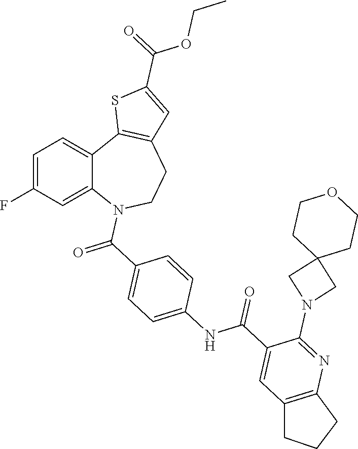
C1=C(F)C=C2C(=C1)C1=C(CCN2C(C2=CC=C(NC(C3=CC4=C(N=C3N3CC5(C3)CCOCC5)CCC4)=O)C=C2)=O)C=C(C(=O)OCC)S1
